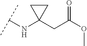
C(NC1(CC(OC)=O)CC1)(C)C
